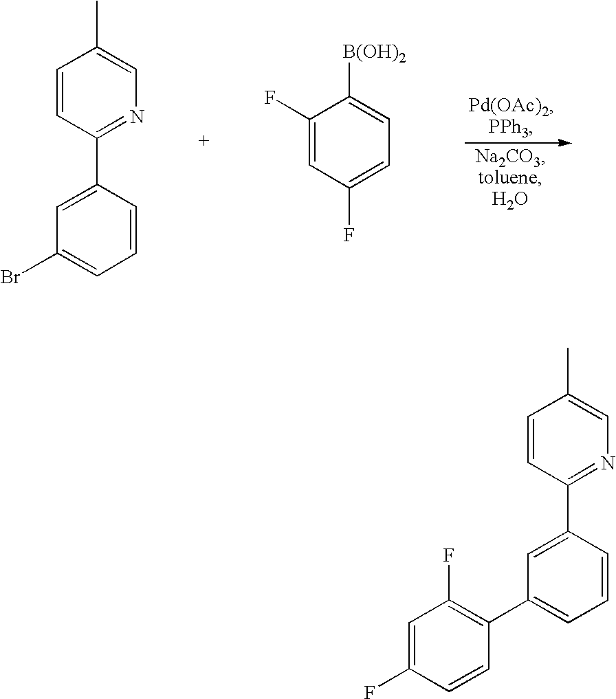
C1=CC(C2=CC(Br)=CC=C2)=NC=C1C.C1(F)=CC(F)=CC=C1[B(OH)2].C1=CC(C2=CC(C3=C(F)C=C(F)C=C3)=CC=C2)=NC=C1C
